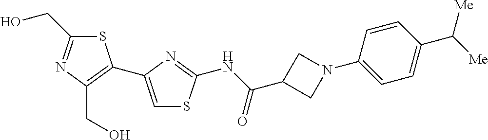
S1C(CO)=NC(CO)=C1C1=CSC(NC(C2CN(C3=CC=C(C([Me])[Me])C=C3)C2)=O)=N1
